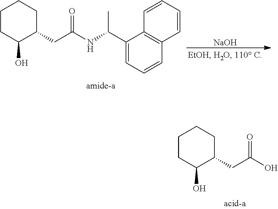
C1CC(O)C(CC(NC(C2=CC=CC3=C2C=CC=C3)C)=O)CC1.[NaOH].C1CC(O)C(CC(O)=O)CC1
